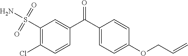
C1(S(N)(=O)=O)=C(Cl)C=CC(C(C2=CC=C(OCC=C)C=C2)=O)=C1
